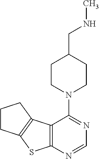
C12=C(N=CN=C1N1CCC(CNC)CC1)SC1=C2CCC1
